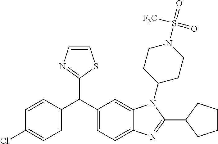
C1=C(C(C2=CC=C3C(=C2)N(C2CCN(S(=O)([F3C])=O)CC2)C(C2CCCC2)=N3)C2=NC=CS2)C=CC(Cl)=C1
